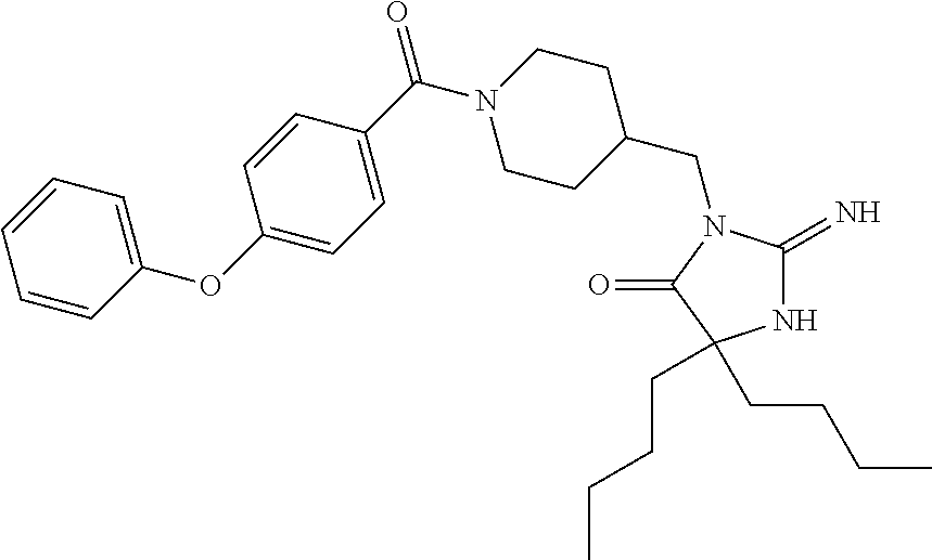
N1C(=N)N(CC2CCN(C(C3=CC=C(OC4=CC=CC=C4)C=C3)=O)CC2)C(=O)C1(CCCC)CCCC
